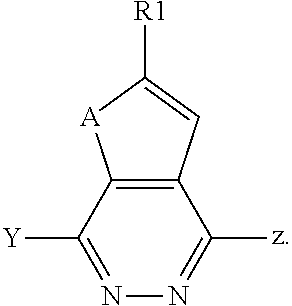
C12=C(C([Y])=NN=C1[z])[A]C([R1])=C2
